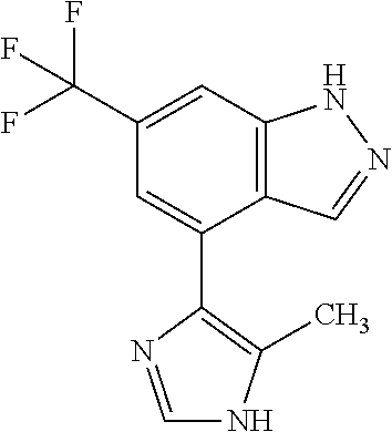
C12=C(C=C(C(F)(F)F)C=C1C1=C(C)NC=N1)NN=C2
